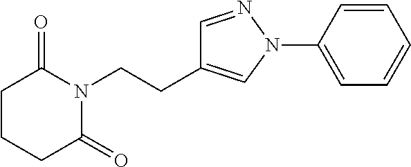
C(CN1C(=O)CCCC1=O)C1=CN(C2=CC=CC=C2)N=C1
